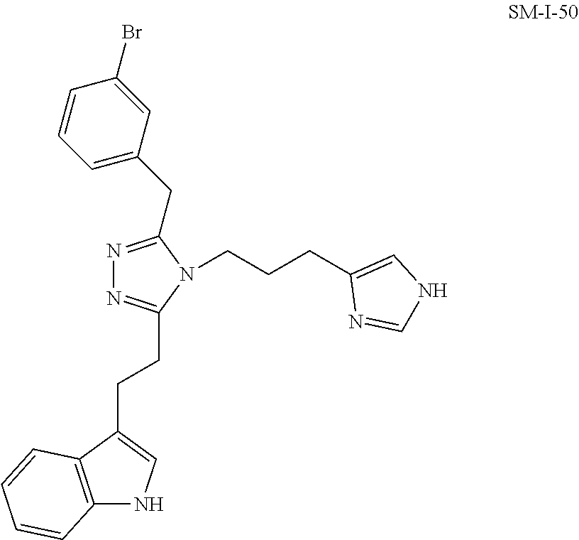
N1=C(CC2=CC=CC(Br)=C2)N(CCCC2=CNC=N2)C(CCC2=CNC3=C2C=CC=C3)=N1
